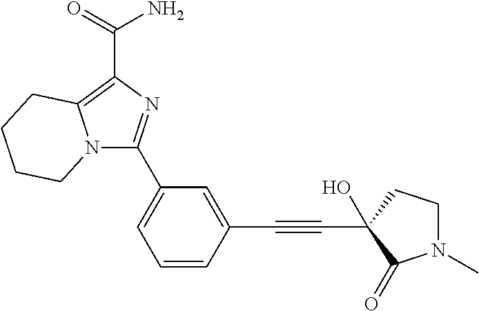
N12C(C3=CC=CC(C#CC4(O)C(=O)N(C)CC4)=C3)=NC(C(=O)N)=C1CCCC2
